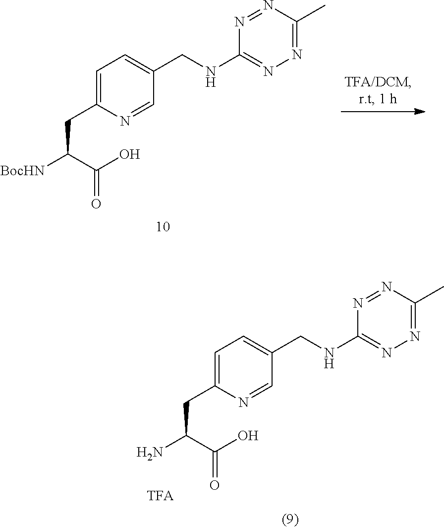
C1=C(CC([BocHN])C(O)=O)N=CC(CNC2=NN=C(C)N=N2)=C1.C1=C(CC(N)C(O)=O)N=CC(CNC2=NN=C(C)N=N2)=C1
